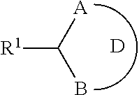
[R1]C([A])B.[D]
